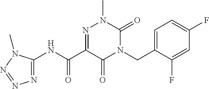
C1(CN2C(=O)N(C)N=C(C(NC3=NN=NN3C)=O)C2=O)=CC=C(F)C=C1F
